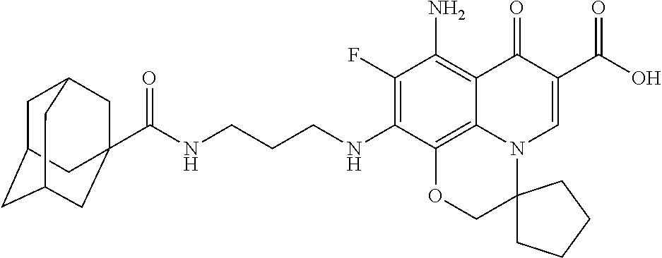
C1(F)=C(NCCCNC(=O)C23CC4CC(CC(C2)C4)C3)C2=C3C(=C1N)C(=O)C(C(=O)O)=CN3C1(CO2)CCCC1
